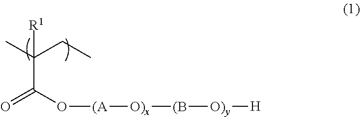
[R1]C(C(O[(A][O)x][(B][O)y][H])=O)(CC)C
